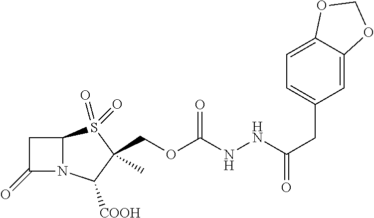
C1C(=O)N2C1S(=O)(=O)C(C)(COC(NNC(CC1=CC=C3C(=C1)OCO3)=O)=O)C2[COOH]
